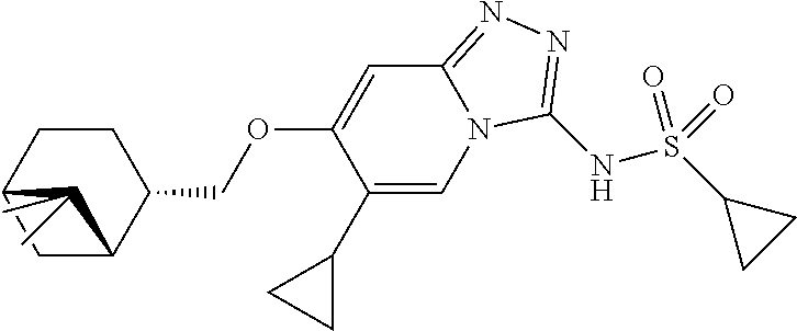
O(CC1CCC2CC1C2(C)C)C1=CC2=NN=C(NS(C3CC3)(=O)=O)N2C=C1C1CC1
